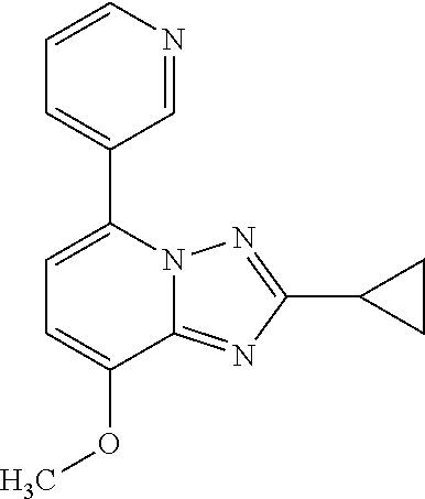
C1=C(OC)C2=NC(C3CC3)=NN2C(C2=CC=CN=C2)=C1
